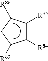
C1([R84])C([R85])C([R86])CC1[R83]
